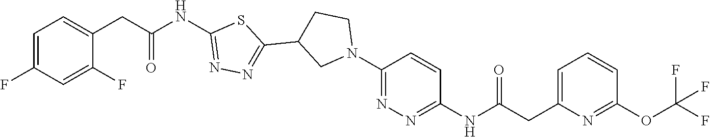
C1=C(F)C=C(F)C(CC(NC2=NN=C(C3CN(C4=NN=C(NC(CC5=CC=CC(OC(F)(F)F)=N5)=O)C=C4)CC3)S2)=O)=C1
